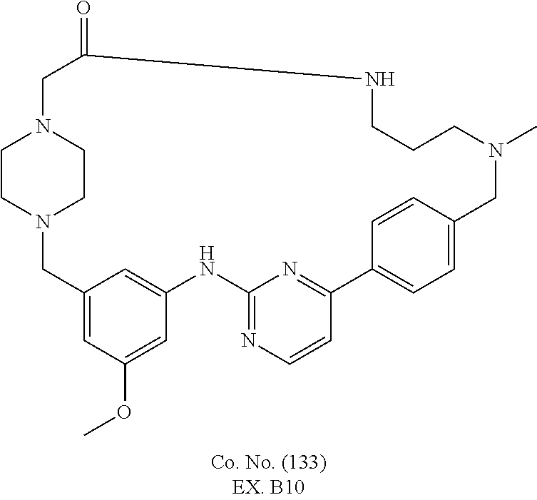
C1CN2CCN1CC(=O)NCCCN(C)CC1=CC=C(C3=NC(=NC=C3)NC3=CC(=CC(OC)=C3)C2)C=C1
